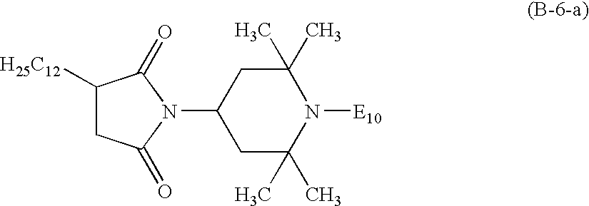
C1C(C)(C)N([E10])C(C)(C)CC1N1C(=O)C([H25C12])CC1=O
